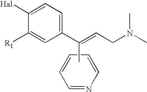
C1=NC=CC=C1.C1(C(=CCN(C)C)C)=CC=C([Hal])C([R1])=C1
